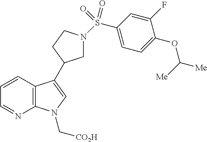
C12=C(C=CC=N1)C(C1CN(S(C3=CC=C(OC([Me])[Me])C(F)=C3)(=O)=O)CC1)=CN2C[CO2H]
